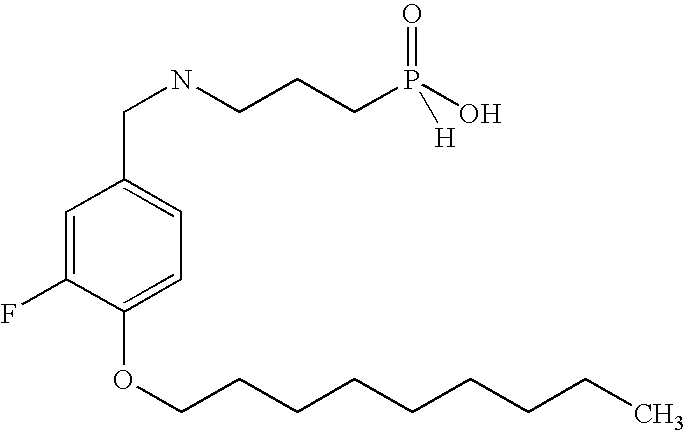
C1=C(F)C(OCCCCCCCCC)=CC=C1CNCCCP(O)([H])=O
